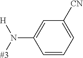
C1(N([#3])[H])=CC([CN])=CC=C1
